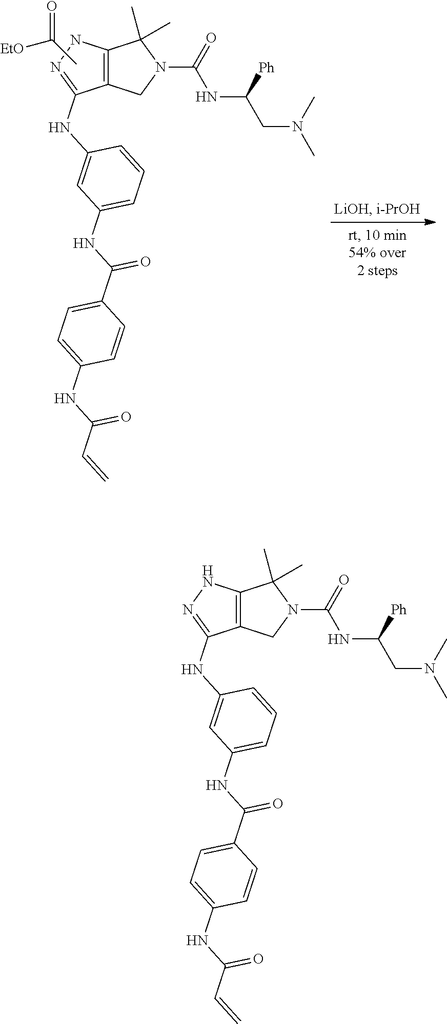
C12=C(CN(C(=O)NC([Ph])CN(C)C)C1(C)C)C(NC1=CC(NC(C3=CC=C(NC(C=C)=O)C=C3)=O)=CC=C1)=NN2.C12=C(CN(C(=O)NC([Ph])CN(C)C)C1(C)C)C(NC1=CC(NC(C3=CC=C(NC(C=C)=O)C=C3)=O)=CC=C1)=NN2.CC([EtO])=O
